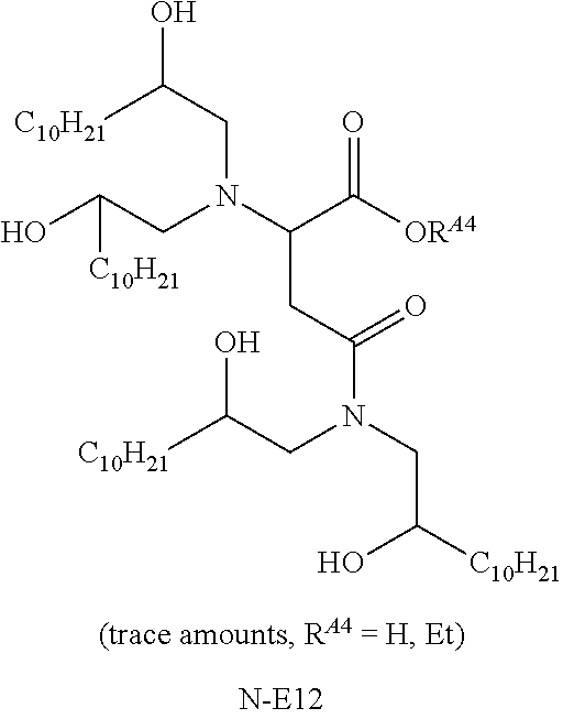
C(N(C(C(=O)[ORA4])CC(=O)N(CC(O)[C10H21])CC(O)[C10H21])CC(O)[C10H21])C([C10H21])O
